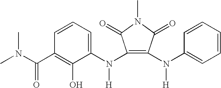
C1=CC=C(N(C2=C(N(C3=CC=CC=C3)[H])C(=O)N(C)C2=O)[H])C(O)=C1C(N(C)C)=O
